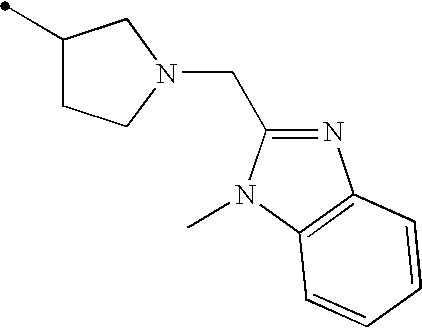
C1(C)CCN(CC2=NC3=C(N2C)C=CC=C3)C1
